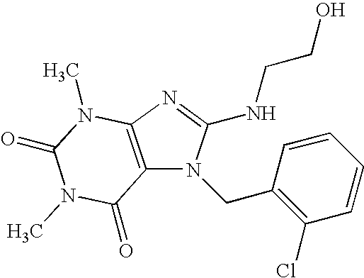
C12=C(N=C(NCCO)N1CC1=C(Cl)C=CC=C1)N(C)C(=O)N(C)C2=O
